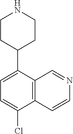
C1=C(C2CCNCC2)C2=C(C=CN=C2)C(Cl)=C1
